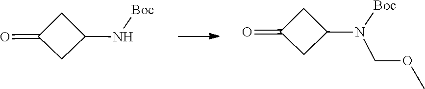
C1C(N[Boc])CC1=O.C1C(N([Boc])COC)CC1=O
